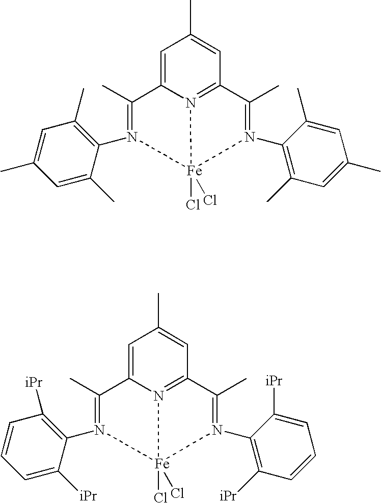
C1=CC=C([iPr])C(N2=C(C)C3=CC(C)=CC4=N3[Fe]2(Cl)(Cl)N(C2=C([iPr])C=CC=C2[iPr])=C4C)=C1[iPr].C1=C(C)C=C(C)C(N2=C(C)C3=CC(C)=CC4=N3[Fe]2(Cl)(Cl)N(C2=C(C)C=C(C)C=C2C)=C4C)=C1C
